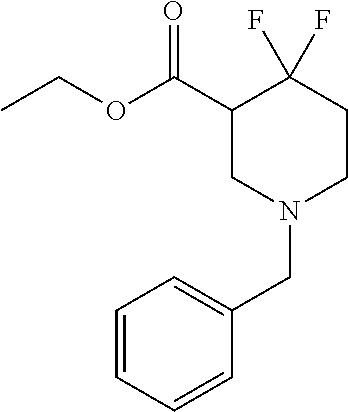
CCOC(C1CN(CC2=CC=CC=C2)CCC1(F)F)=O
